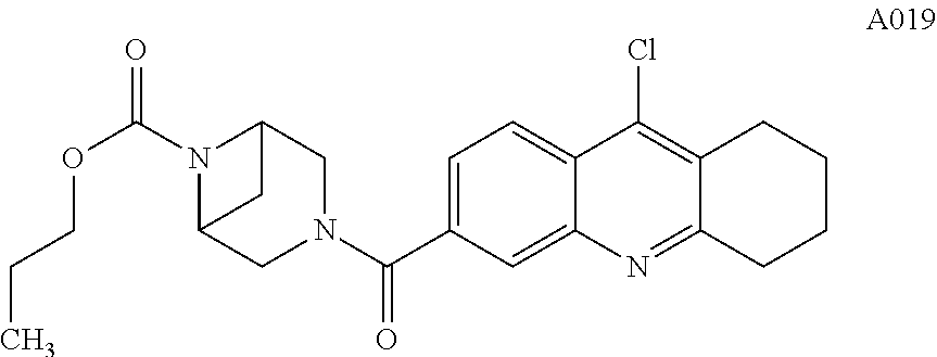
C1=C(C(N2CC3N(C(=O)OCCC)C(C2)C3)=O)C=C2C(=C1)C(Cl)=C1C(=N2)CCCC1
